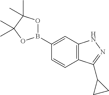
B1(C2=CC3=C(C=C2)C(C2CC2)=NN3)OC(C)(C)C(C)(C)O1
